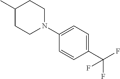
C1(N2CCC(C)CC2)=CC=C(C(F)(F)F)C=C1
